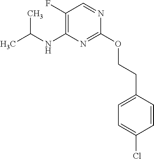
C1(F)=C(NC(C)C)N=C(OCCC2=CC=C(Cl)C=C2)N=C1
